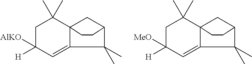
C1C([H])([AlKO])C=C2C3(C1(C)C)CC(C2(C)C)CC3.C1C([H])([MeO])C=C2C3(C1(C)C)CC(C2(C)C)CC3
